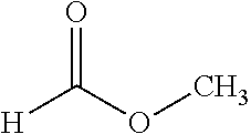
[H]C(OC)=O
